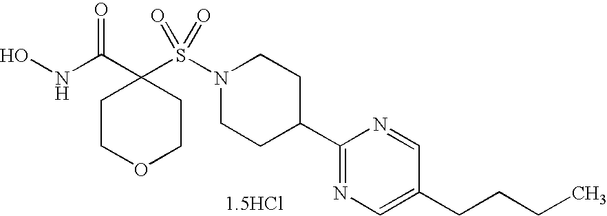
[1.5HCl].ONC(C1(S(N2CCC(C3=NC=C(CCCC)C=N3)CC2)(=O)=O)CCOCC1)=O
